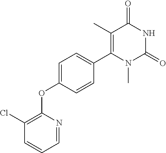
C1(Cl)=C(OC2=CC=C(C3=C(C)C(=O)NC(=O)N3C)C=C2)N=CC=C1
